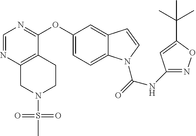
O(C1=CC=C2C(=C1)C=CN2C(NC1=NOC(C(C)(C)C)=C1)=O)C1=NC=NC2=C1CCN(S(C)(=O)=O)C2
